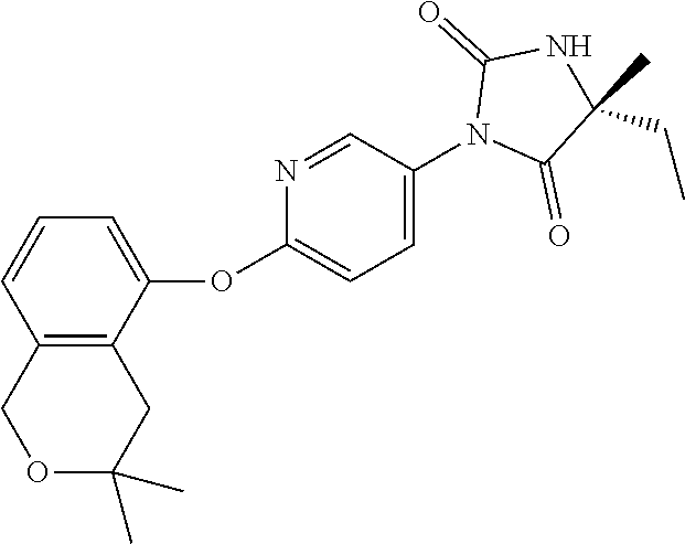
C12=C(C(OC3=CC=C(N4C(=O)C(C)(CC)NC4=O)C=N3)=CC=C1)CC(C)(C)OC2
